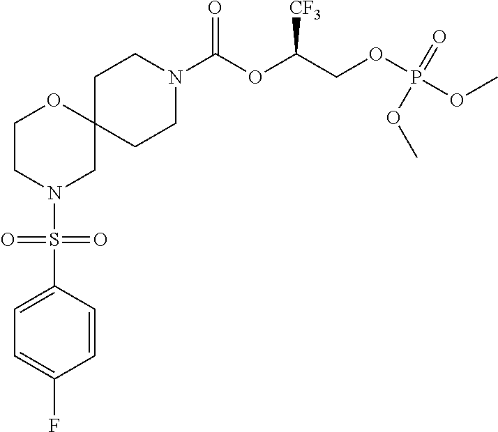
C1CN(C(OC(COP(OC)(=O)OC)[CF3])=O)CCC12OCCN(S(C1=CC=C(F)C=C1)(=O)=O)C2
